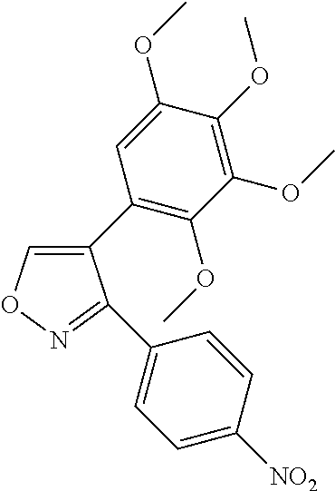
C1(C2=C(OC)C(OC)=C(OC)C(OC)=C2)=CON=C1C1=CC=C([NO2])C=C1
